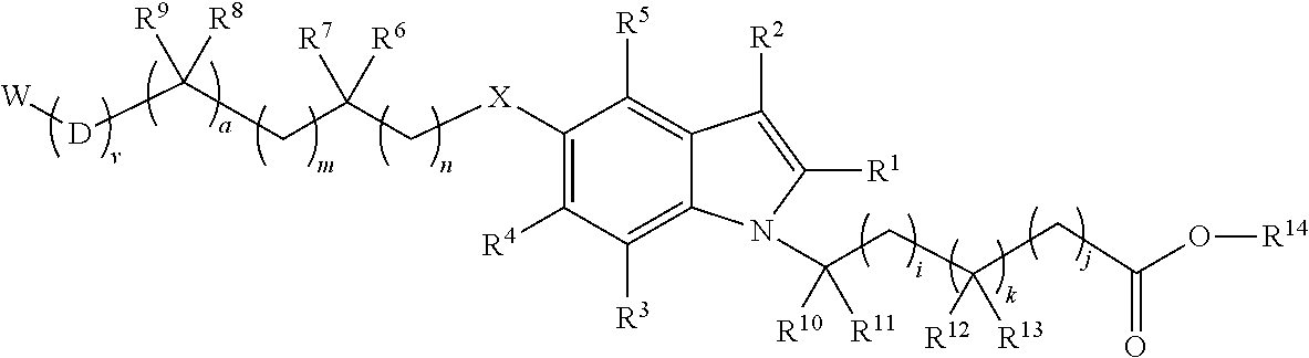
C1([X]CC(CC([D][W])([R8])[R9])([R6])[R7])=C([R4])C([R3])=C2C(=C1[R5])C([R2])=C([R1])N2C(CC(CC(O[R14])=O)([R13])[R12])([R11])[R10]
